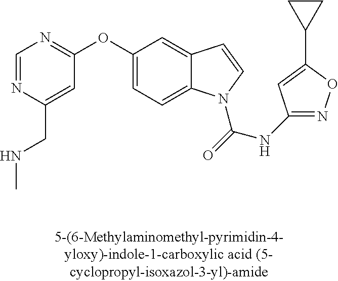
C1=NC(CNC)=CC(OC2=CC=C3C(=C2)C=CN3C(=O)NC2=NOC(C3CC3)=C2)=N1
